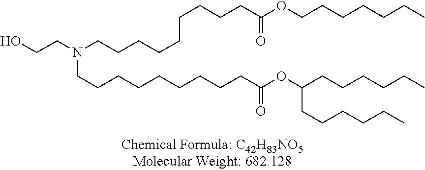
C(CCCC(OCCCCCCC)=O)CCCCCN(CCCCCCCCCC(OC(CCCCCC)CCCCCC)=O)CCO
